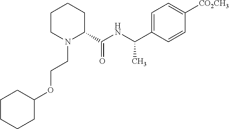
C1CN(CCOC2CCCCC2)C(C(NC(C2=CC=C([CO2CH3])C=C2)C)=O)CC1
